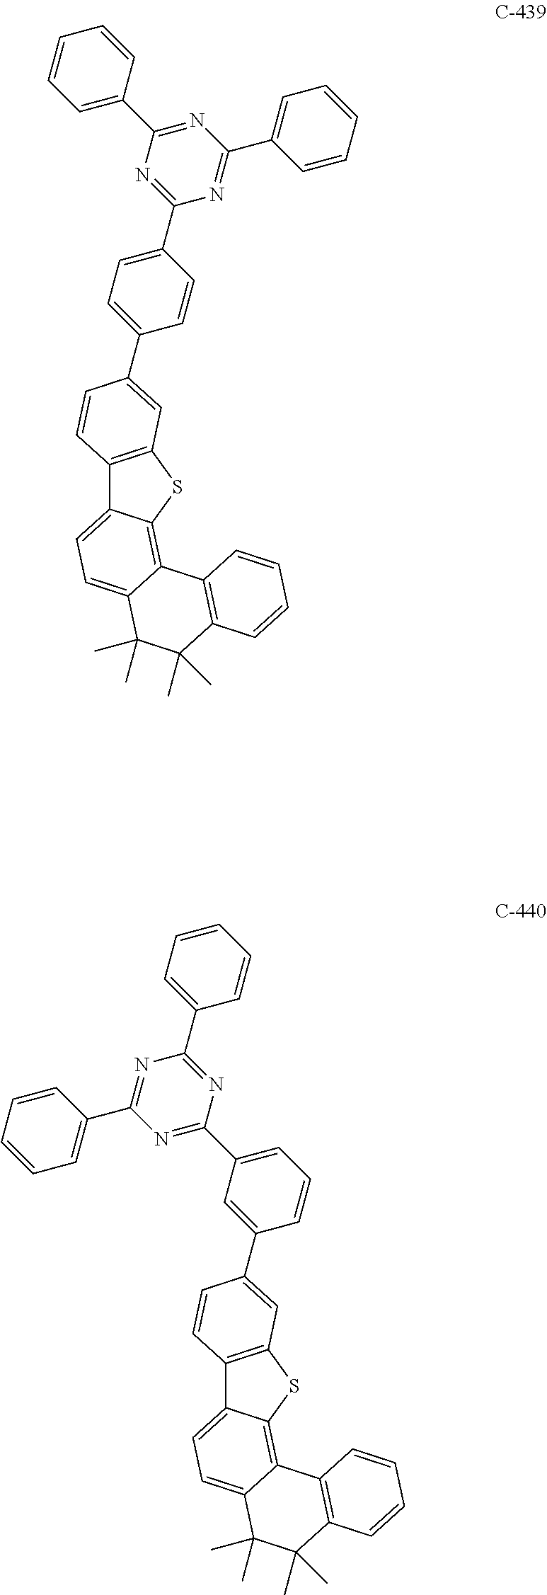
C12=C(SC3=C4C(=CC=C13)C(C)(C)C(C)(C)C1=C4C=CC=C1)C=C(C1=CC=C(C3=NC(C4=CC=CC=C4)=NC(C4=CC=CC=C4)=N3)C=C1)C=C2.C12=C(SC3=C4C(=CC=C13)C(C)(C)C(C)(C)C1=C4C=CC=C1)C=C(C1=CC(C3=NC(C4=CC=CC=C4)=NC(C4=CC=CC=C4)=N3)=CC=C1)C=C2
